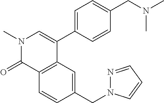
N1(C)C(=O)C2=C(C(C3=CC=C(CN(C)C)C=C3)=C1)C=C(CN1N=CC=C1)C=C2
